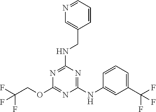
C1(NC2=CC(C(F)(F)F)=CC=C2)=NC(NCC2=CN=CC=C2)=NC(OCC(F)(F)F)=N1
